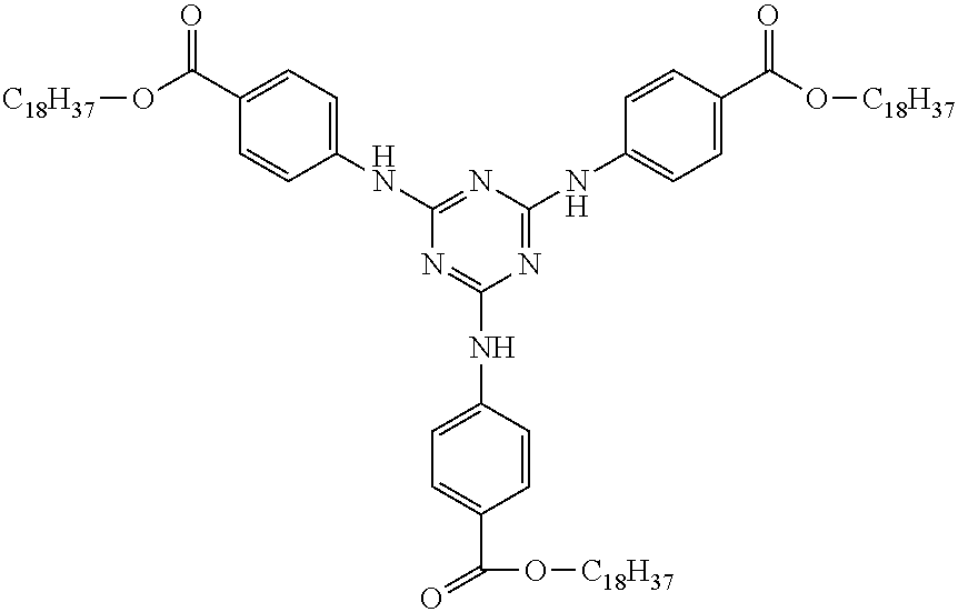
C1=CC(NC2=NC(NC3=CC=C(C(O[C18H37])=O)C=C3)=NC(NC3=CC=C(C(O[C18H37])=O)C=C3)=N2)=CC=C1C(O[C18H37])=O
